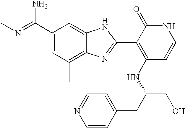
C(C1=CC(C)=C2C(=C1)NC(C1=C(NC(CO)CC3=CC=NC=C3)C=CNC1=O)=N2)(N)=NC
